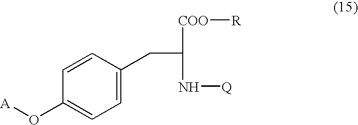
C1(O[A])=CC=C(CC(N[Q])[COO][R])C=C1
